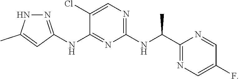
C1(C(C)NC2=NC=C(Cl)C(NC3=NNC(C)=C3)=N2)=NC=C(F)C=N1
